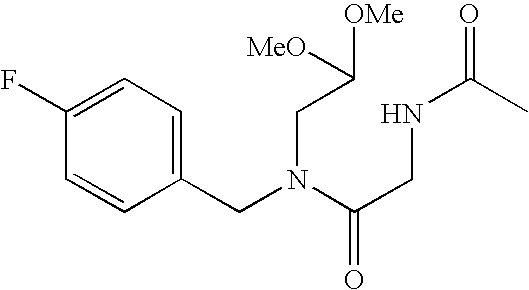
C1(CN(C(CNC(C)=O)=O)CC([OMe])[MeO])=CC=C(F)C=C1
